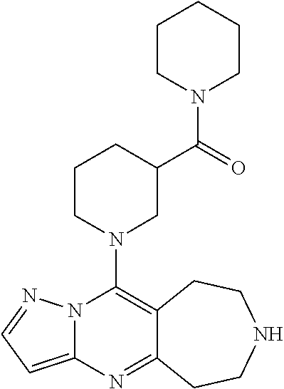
N12C(=CC=N1)N=C1C(=C2N2CC(C(=O)N3CCCCC3)CCC2)CCNCC1
